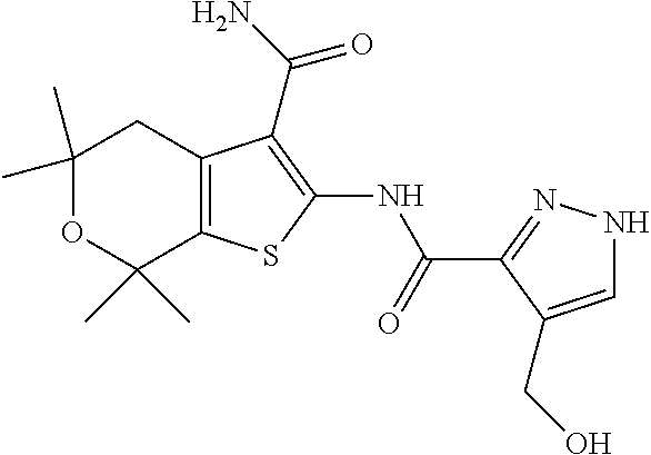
C1(C)(C)OC(C)(C)C2=C(C1)C(C(=O)N)=C(NC(=O)C1=NNC=C1CO)S2
